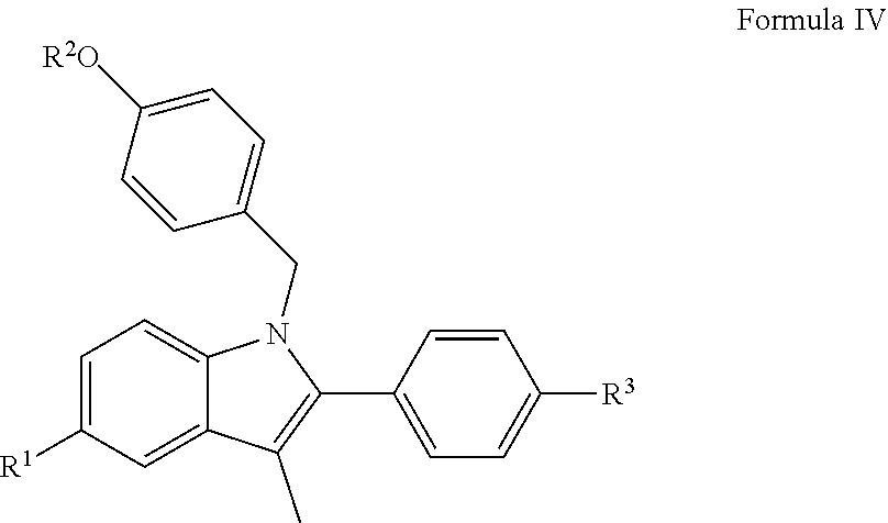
C1=CC(CN2C3=CC=C([R1])C=C3C(C)=C2C2=CC=C([R3])C=C2)=CC=C1[R2O]
